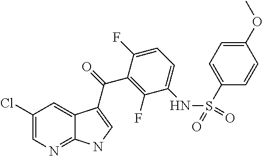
C12=NC=C(Cl)C=C1C(C(=O)C1=C(F)C(NS(=O)(=O)C3=CC=C(OC)C=C3)=CC=C1F)=CN2
